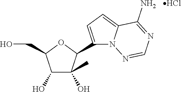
C1(O)C(O)(C)C(C2=CC=C3N2N=CN=C3N)OC1CO.Cl
